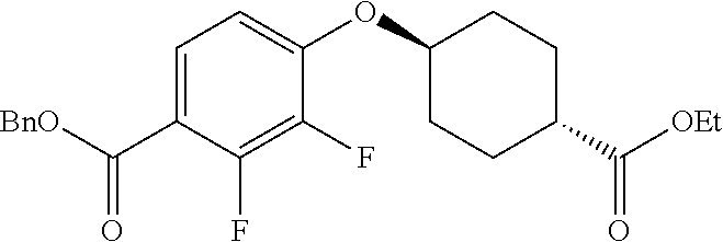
[BnO]C(C1=CC=C(OC2CCC(C([OEt])=O)CC2)C(F)=C1F)=O
